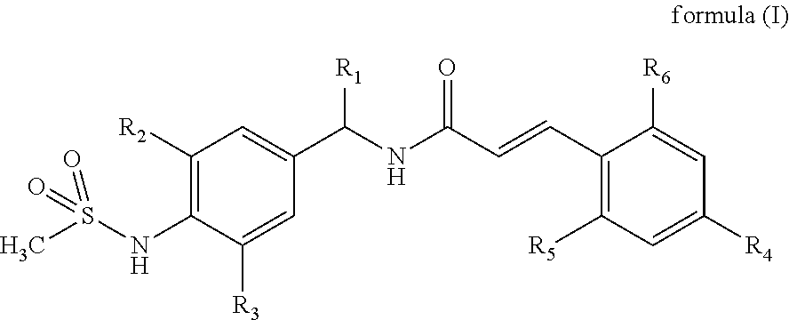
C1(C=CC(NC(C2=CC([R2])=C(NS(C)(=O)=O)C([R3])=C2)[R1])=O)=C([R5])C=C([R4])C=C1[R6]
